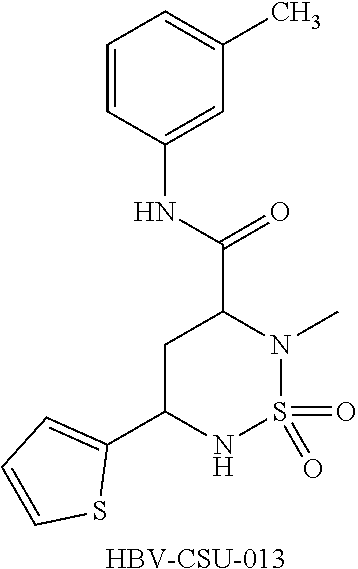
O=S1(=O)N(C)C(C(NC2=CC(C)=CC=C2)=O)CC(C2=CC=CS2)N1.[HBV-CSU-013]
